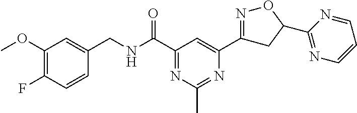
C1(OC)=C(F)C=CC(CNC(C2=NC(C)=NC(C3=NOC(C4=NC=CC=N4)C3)=C2)=O)=C1
